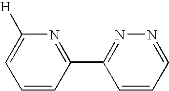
C1=CC(C2=NN=CC=C2)=NC([H])=C1
